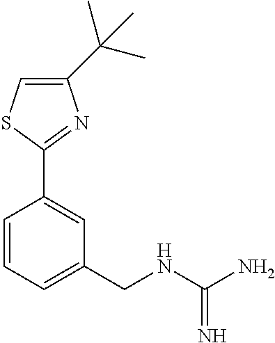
C1(C2=NC(C(C)(C)C)=CS2)=CC(CNC(N)=N)=CC=C1
